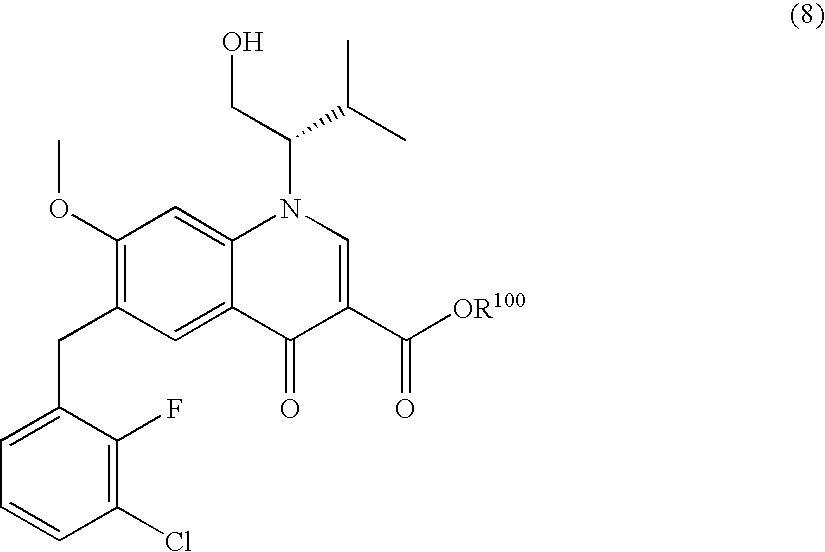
C1(OC)=C(CC2=CC=CC(Cl)=C2F)C=C2C(=C1)N(C(CO)C(C)C)C=C(C([OR100])=O)C2=O
